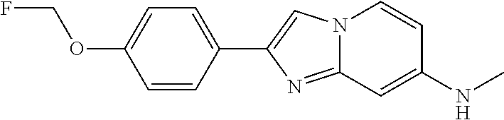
C1=CC(C2=CN3C(=N2)C=C(NC)C=C3)=CC=C1OCF
